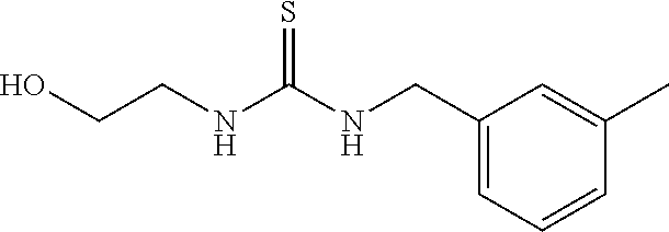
C1(CNC(NCCO)=S)=CC=CC(C)=C1
